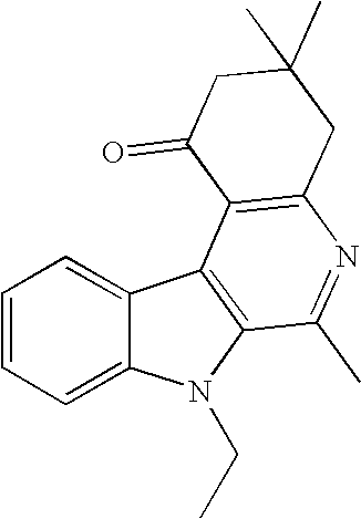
C1=CC=C2C(=C1)C1=C(N2CC)C(C)=NC2=C1C(=O)CC(C)(C)C2
